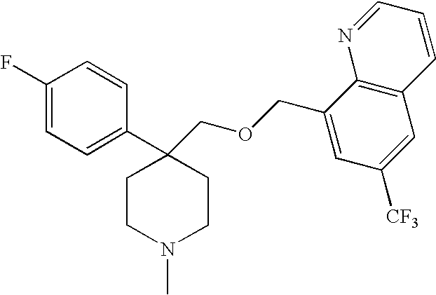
C1(F)=CC=C(C2(COCC3=CC([CF3])=CC4=C3N=CC=C4)CCN(C)CC2)C=C1
